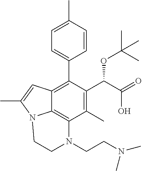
C1=C(C)C=CC(C2=C3C4=C(C(C)=C2C(C(O)=O)OC(C)(C)C)N(CCN(C)C)CCN4C(C)=C3)=C1
